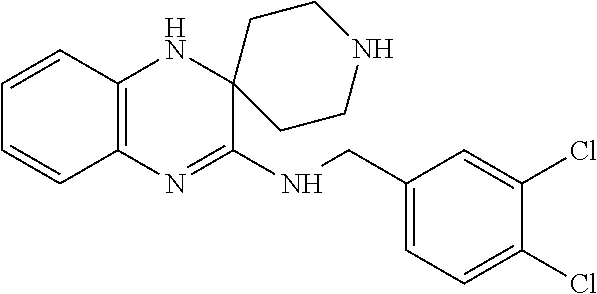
C12=C(N=C(NCC3=CC=C(Cl)C(Cl)=C3)C3(N1)CCNCC3)C=CC=C2
